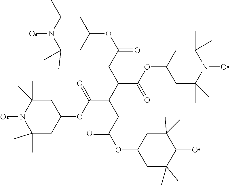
C(C(C(CC(=O)OC1CC(C)(C)N(O)C(C)(C)C1)C(OC1CC(C)(C)N(O)C(C)(C)C1)=O)CC(=O)OC1CC(C)(C)C(O)C(C)(C)C1)(=O)OC1CC(C)(C)N(O)C(C)(C)C1
